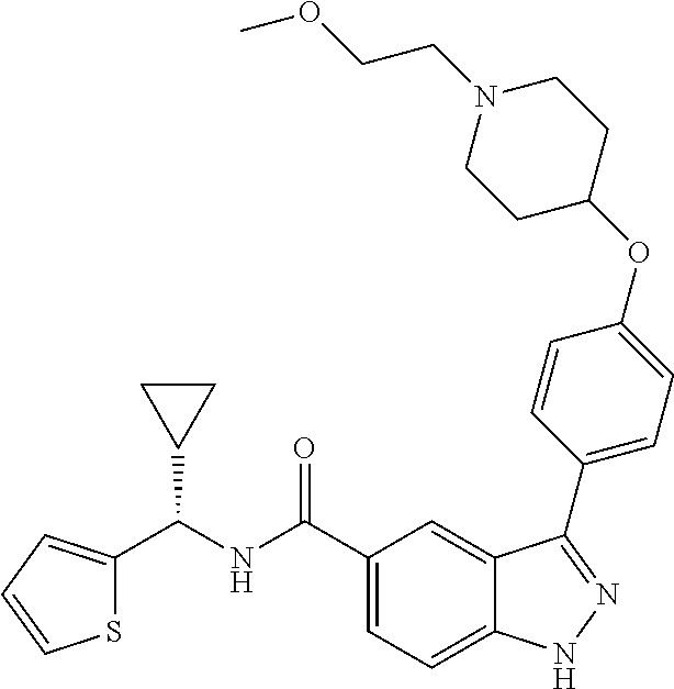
C(NC(C1=CC=C2C(=C1)C(C1=CC=C(OC3CCN(CCOC)CC3)C=C1)=NN2)=O)(C1CC1)C1=CC=CS1
